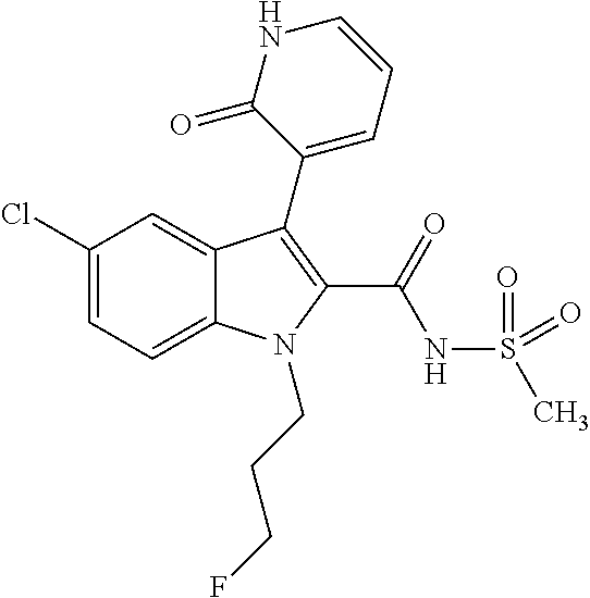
C1(Cl)=CC=C2C(=C1)C(C1=CC=CNC1=O)=C(C(=O)NS(C)(=O)=O)N2CCCF
